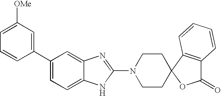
C1(C2=CC([OMe])=CC=C2)=CC=C2C(=C1)N=C(N1CCC3(CC1)OC(=O)C1=C3C=CC=C1)N2
